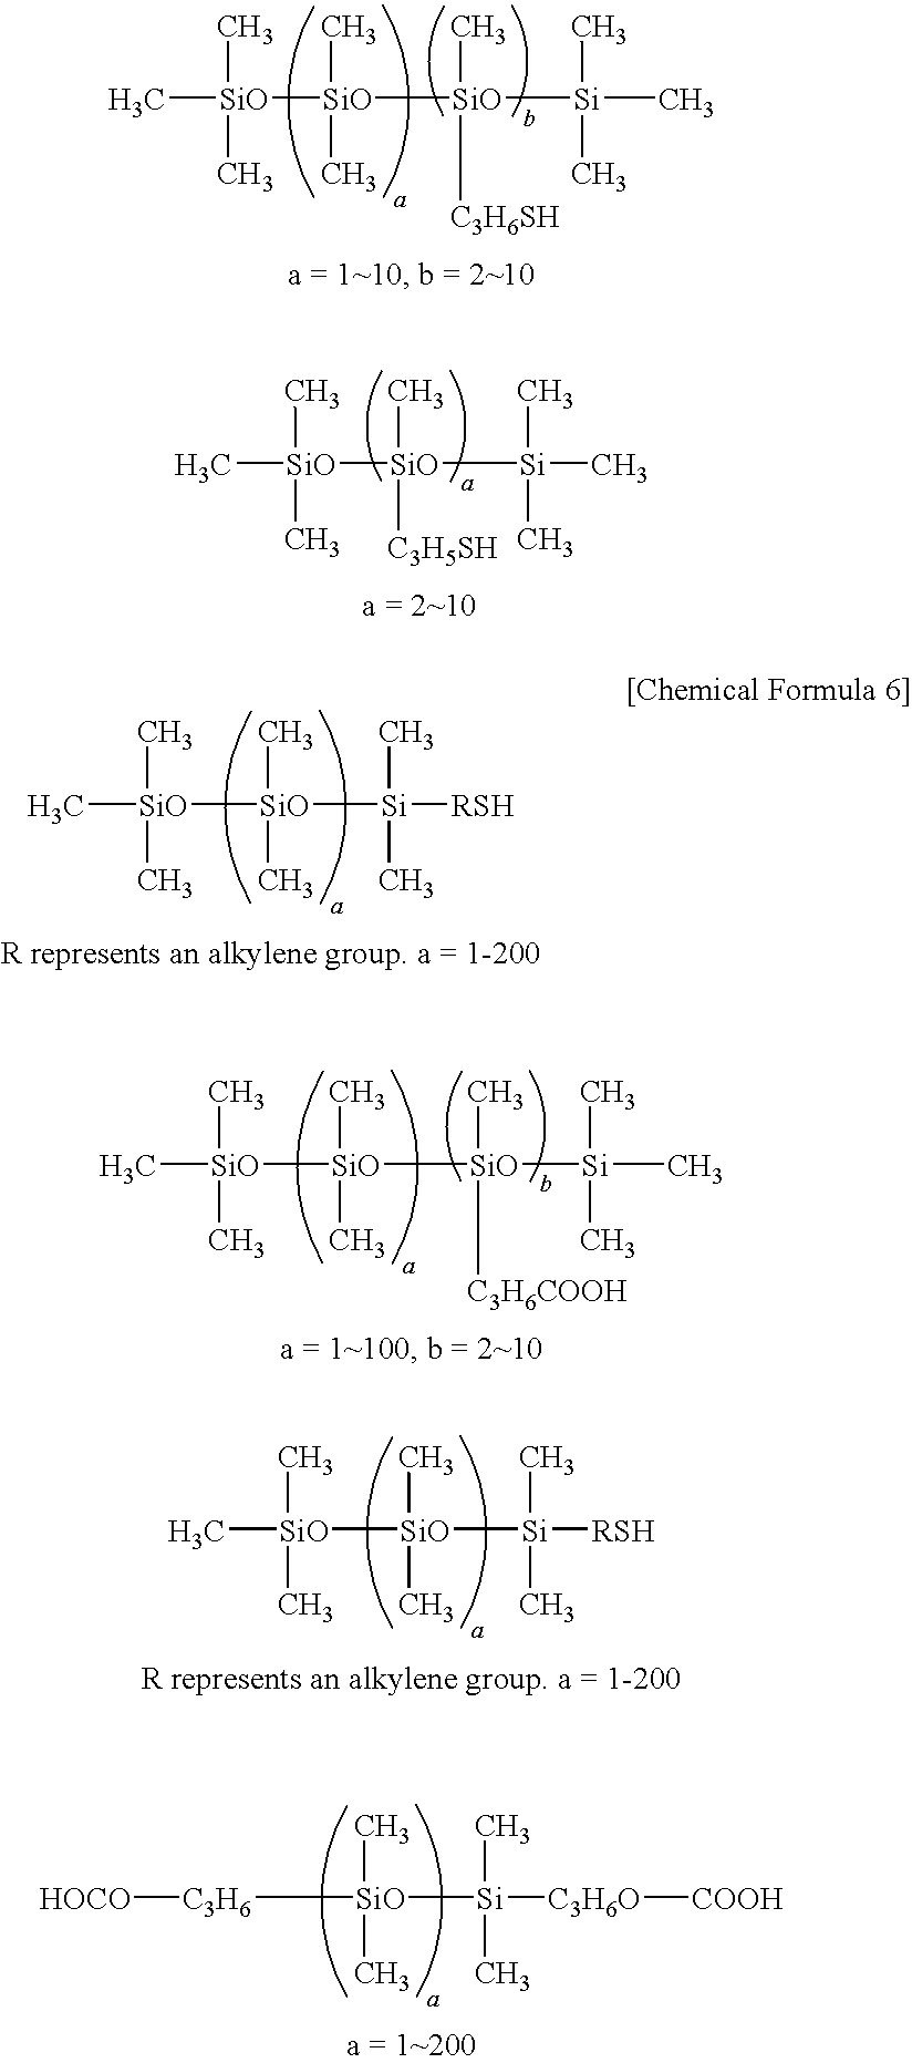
C[SiO]([SiO]([SiO]([Si](C)(C)C)([C3H6SH])C)(C)C)(C)C.C[SiO]([SiO]([Si](C)(C)C)(C)[C3H5SH])(C)C.C[SiO]([SiO]([Si]([RSH])(C)C)(C)C)(C)C.C[SiO]([SiO]([SiO](C)([C3H6COOH])[Si](C)(C)C)(C)C)(C)C.C[SiO]([SiO]([Si]([RSH])(C)C)(C)C)(C)C.[C3H6]([SiO]([Si]([C3H6O][COOH])(C)C)(C)C)[HOCO]
